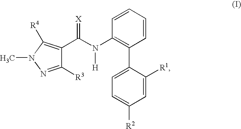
C1([R3])=NN(C)C([R4])=C1C(N(C1=C(C2=CC=C([R2])C=C2[R1])C=CC=C1)[H])=[X]
